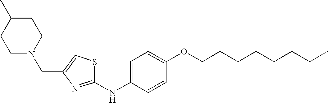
C1=C(NC2=NC(CN3CCC(C)CC3)=CS2)C=CC(OCCCCCCCC)=C1
